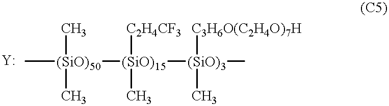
C[(SiO)50](C)(C)[(SiO)15]([C2H4CF3])(C)[(SiO)3](C)(C)[C3H6O(C2H4O)7H]
